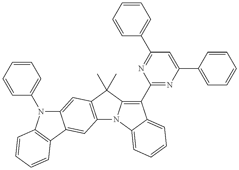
C12=C(C(C)(C)C3=C(C4=NC(C5=CC=CC=C5)=CC(C5=CC=CC=C5)=N4)C4=CC=CC=C4N13)C=C1C(=C2)C2=C(N1C1=CC=CC=C1)C=CC=C2
